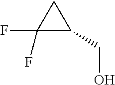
C1(F)(F)C(CO)C1
